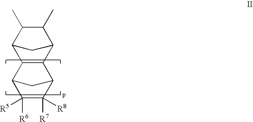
C1(C)C(C)C2C3C(C1C2)C1C([R7])([R8])C([R6])([R5])C3C1
